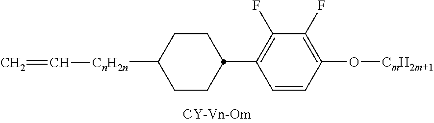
[CnH2n](C1CCC(C2=C(F)C(F)=C(O[CmH2m+1])C=C2)CC1)C=C
